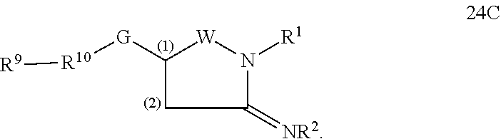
C1(=[NR2])N([R1])[W]C([G][R10][R9])C1
